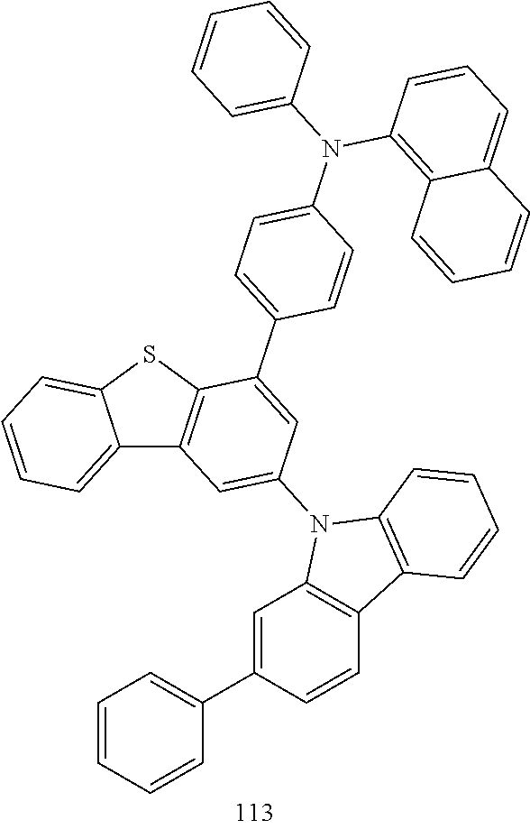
C12=CC=CC=C1SC1=C2C=C(N2C3=C(C=CC(C4=CC=CC=C4)=C3)C3=C2C=CC=C3)C=C1C1=CC=C(N(C2=C3C(=CC=C2)C=CC=C3)C2=CC=CC=C2)C=C1
